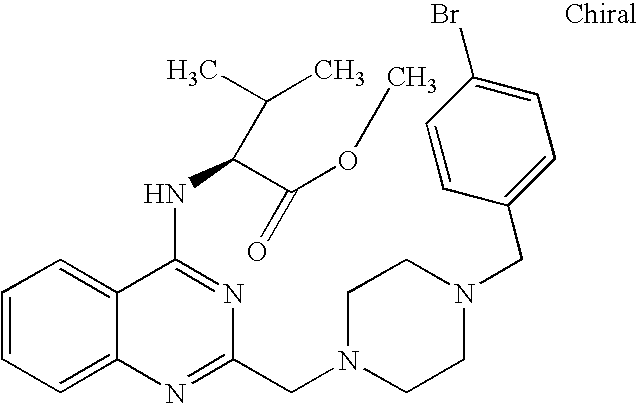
C1=CC=C2C(=C1)C(NC(C(OC)=O)C(C)C)=NC(CN1CCN(CC3=CC=C(Br)C=C3)CC1)=N2
